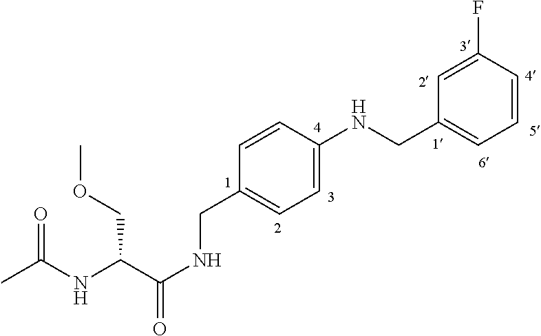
CC(NC(C(NCC1=CC=C(NCC2=CC=CC(F)=C2)C=C1)=O)COC)=O
